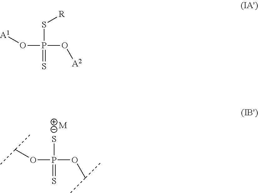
O(P(OC(C)C)([S-])=S)C(C)C.[M].O(P(O[A2])(S[R])=S)[A1]
